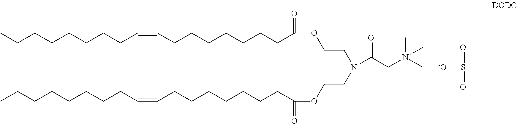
S(C)([-O])(=O)=O.C(CCCCCCCC(=O)OCCN(CCOC(=O)CCCCCCCC=CCCCCCCCC)C(C[N+](C)(C)C)=O)=CCCCCCCCC
